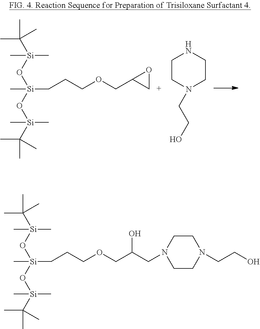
C[Si](O[Si](C)(C(C)(C)C)C)(O[Si](C(C)(C)C)(C)C)CCCOCC1CO1.C1CN(CCO)CCN1.C[Si](O[Si](C)(C(C)(C)C)C)(O[Si](C(C)(C)C)(C)C)CCCOCC(CN1CCN(CCO)CC1)O
